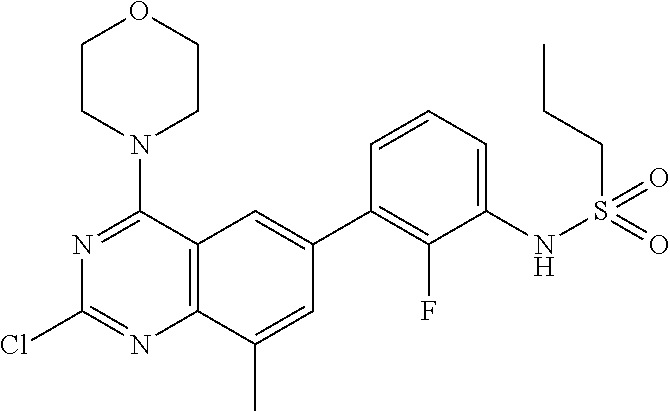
C12=C(C(C)=CC(C3=C(F)C(NS(CCC)(=O)=O)=CC=C3)=C1)N=C(Cl)N=C2N1CCOCC1
